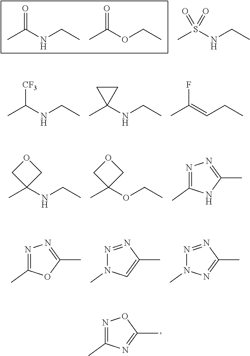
CC(NCC)=O.CC(OCC)=O.CS(NCC)(=O)=O.CC(NCC)[CF3].CC1(NCC)CC1.CC(=CCC)F.N1=C(C)N=C(C)O1.CC1(NCC)COC1.CC1(OCC)COC1.N1=C(C)NC(C)=N1.N1=C(C)OC(C)=N1.N1=NC(C)=CN1C.N1=NC(C)=NN1C
